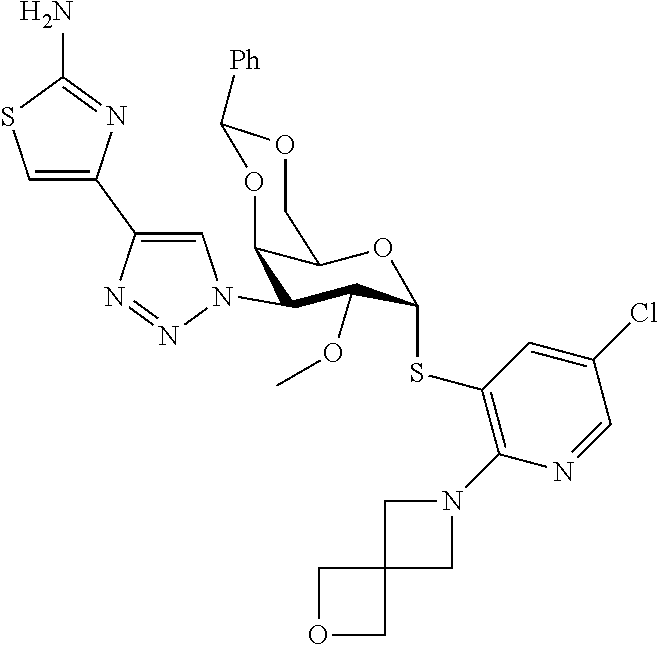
C12(COC1)CN(C1=C(SC3C(OC)C(N4N=NC(C5=CSC(N)=N5)=C4)C4C(O3)COC([Ph])O4)C=C(Cl)C=N1)C2
